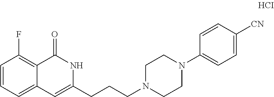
C1=CC=C2C(=C1F)C(=O)NC(CCCN1CCN(C3=CC=C([CN])C=C3)CC1)=C2
